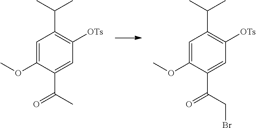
C1=C(OC)C(C(=O)C)=CC([OTs])=C1C(C)C.C1=C(OC)C(C(CBr)=O)=CC([OTs])=C1C(C)C
